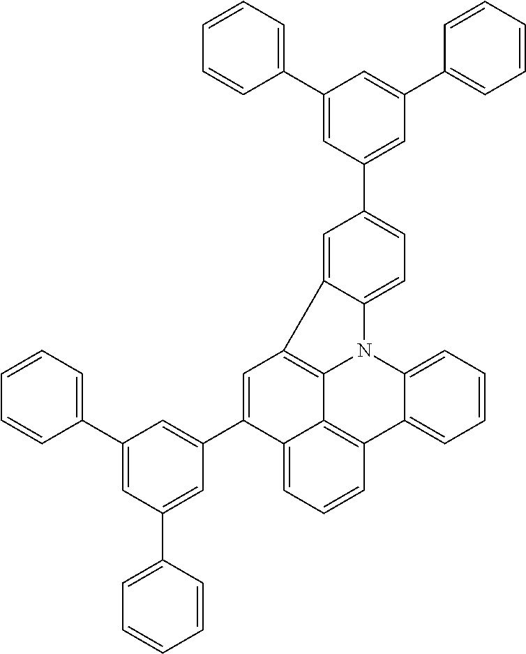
C1(C2=CC=CC=C2)=CC(C2=CC=C3C(=C2)C2=C4N3C3=CC=CC=C3C3=C4C(=CC=C3)C(C3=CC(C4=CC=CC=C4)=CC(C4=CC=CC=C4)=C3)=C2)=CC(C2=CC=CC=C2)=C1
